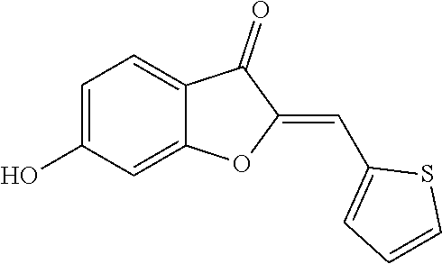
C1=C(O)C=C2C(=C1)C(=O)C(=CC1=CC=CS1)O2
